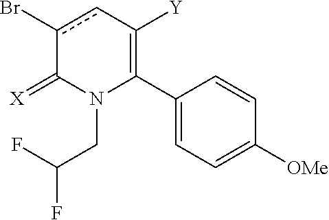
C1(C2=C([Y])cc(Br)C(=[X])N2CC(F)F)=CC=C([OMe])C=C1
